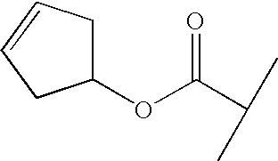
C1(OC(C(C)C)=O)CC=CC1
